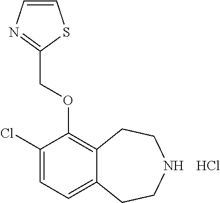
C1(Cl)=CC=C2C(=C1OCC1=NC=CS1)CCNCC2.Cl
